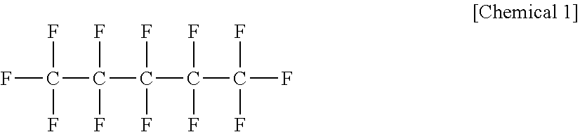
FC(F)(F)C(F)(F)C(F)(F)C(F)(F)C(F)(F)F
